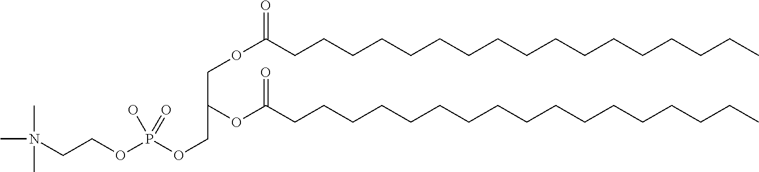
O(C(CCCCCCCCCCCCCCCCC)=O)CC(OC(CCCCCCCCCCCCCCCCC)=O)COP(OCCN(C)(C)C)(O)=O
